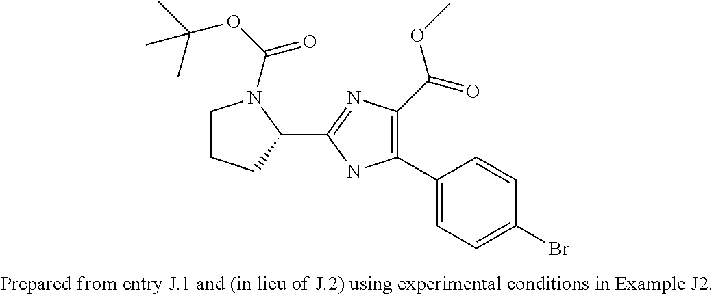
C1(C2=CC=C(Br)C=C2)=C(C(=O)OC)N=C(C2N(C(OC(C)(C)C)=O)CCC2)N1
